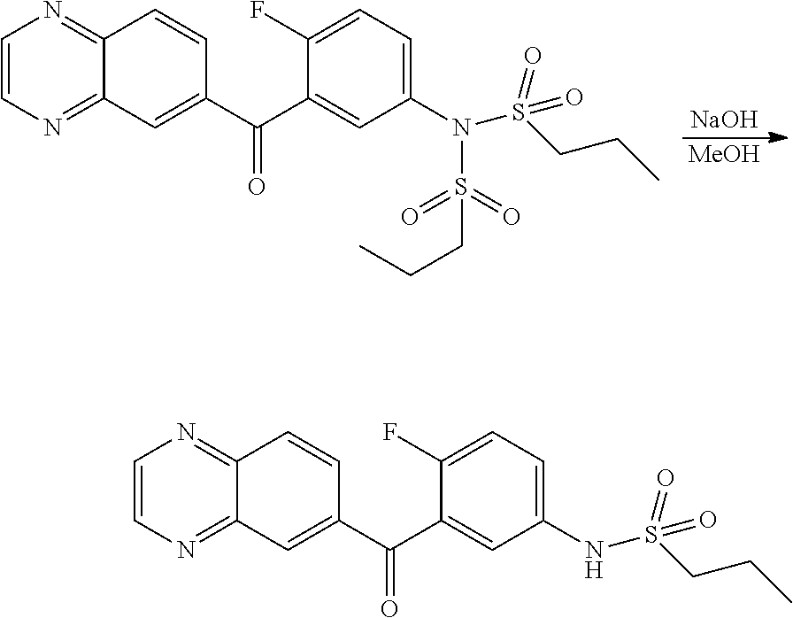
[NaOH].[MeOH].C1=CN=C2C(=N1)C=CC(C(C1=CC(N(S(=O)(=O)CCC)S(=O)(=O)CCC)=CC=C1F)=O)=C2.C1=CN=C2C(=N1)C=CC(C(C1=CC(NS(=O)(=O)CCC)=CC=C1F)=O)=C2
